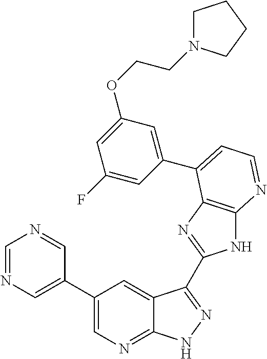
C1(C2=CN=CN=C2)=CN=C2C(=C1)C(C1=NC3=C(N1)N=CC=C3C1=CC(OCCN3CCCC3)=CC(F)=C1)=NN2
